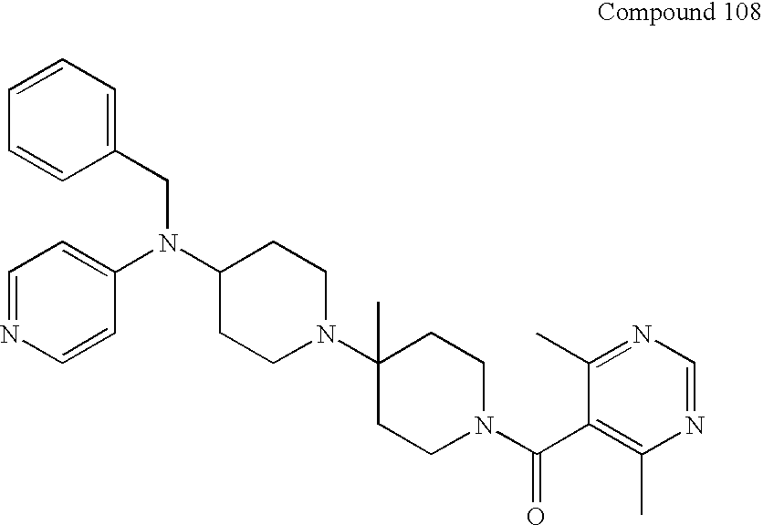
C1=NC=CC(N(CC2=CC=CC=C2)C2CCN(C3(C)CCN(C(C4=C(C)N=CN=C4C)=O)CC3)CC2)=C1
